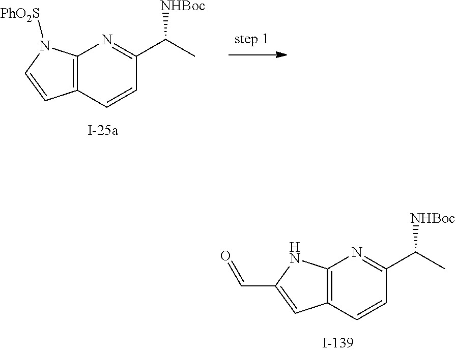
C1(C=O)=CC2=C(N=C(C(C)[NHBoc])C=C2)N1.C1=CC2=C(N=C(C(C)[NHBoc])C=C2)N1[PhO2S]
